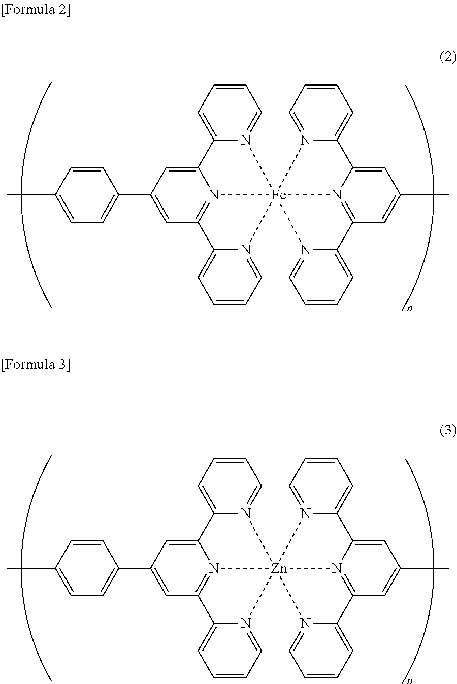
C1=CC=C2N(=C1)[Fe]134(N5=C(C=C(C6=CC=C(C)C=C6)C=C25)C2=CC=CC=N12)N1=CC=CC=C1C1=CC(C)=CC(=N13)C1=CC=CC=N41.C1=CC=C2N(=C1)[Zn]134(N5=C(C=C(C6=CC=C(C)C=C6)C=C25)C2=CC=CC=N12)N1=CC=CC=C1C1=CC(C)=CC(=N13)C1=CC=CC=N41
